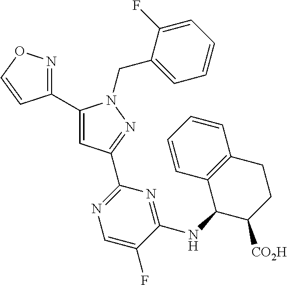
C1(C2=NOC=C2)=CC(C2=NC=C(F)C(NC3C([CO2H])CCC4=C3C=CC=C4)=N2)=NN1CC1=CC=CC=C1F
